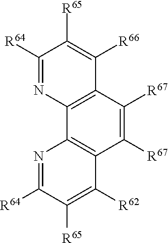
C1([R64])=NC2=C(C([R66])=C1[R65])C([R67])=C([R67])C1=C2N=C([R64])C([R65])=C1[R62]
